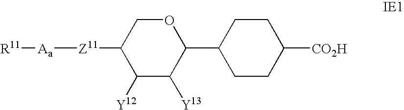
O1CC([Z11][Aa][R11])C([Y12])C([Y13])C1C1CCC([CO2H])CC1
